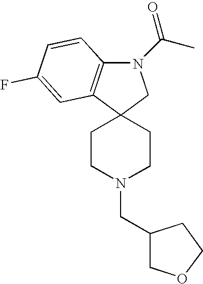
N1(C(=O)C)C2=C(C3(C1)CCN(CC1COCC1)CC3)C=C(F)C=C2
